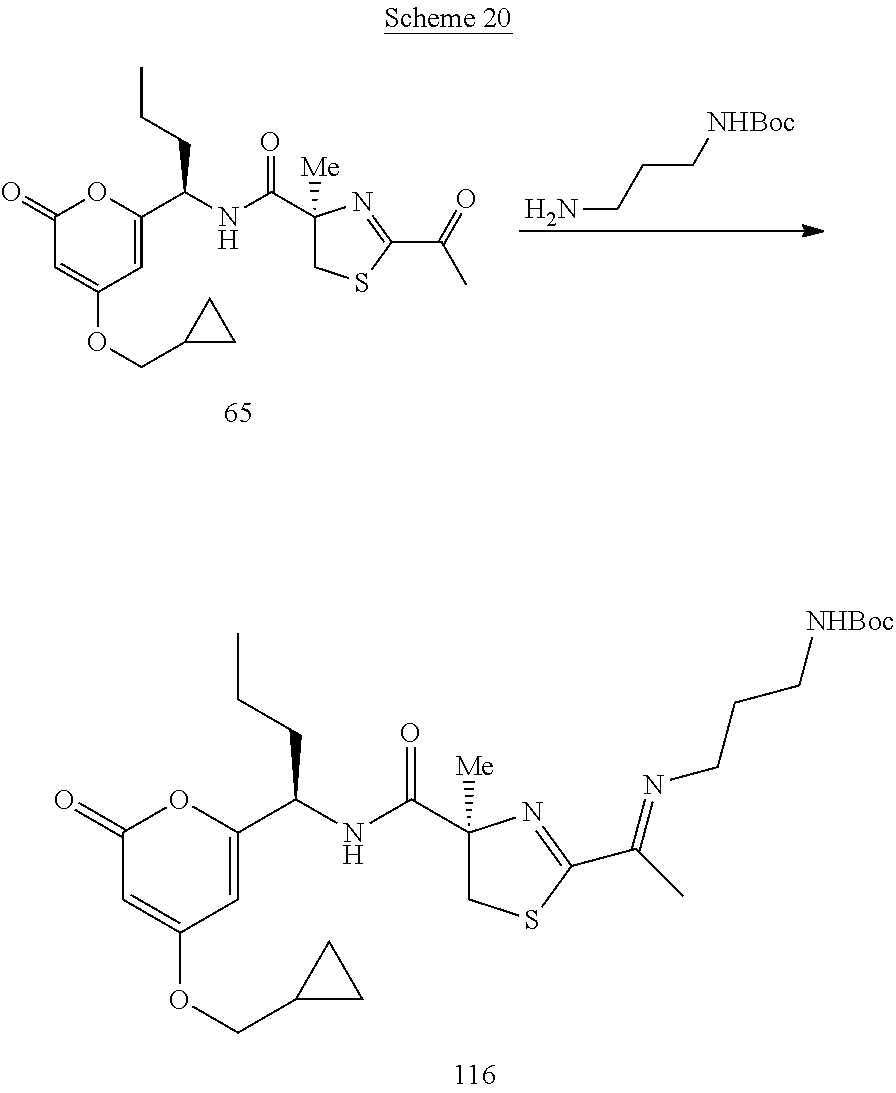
NCCC[NHBoc].C1(=O)C=C(OCC2CC2)C=C(C(CCC)NC(=O)C2([Me])CSC(C(=O)C)=N2)O1.C1(=O)C=C(OCC2CC2)C=C(C(CCC)NC(=O)C2([Me])CSC(C(=NCCC[NHBoc])C)=N2)O1
